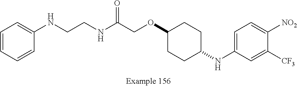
N(C(COC1CCC(NC2=CC=C([NO2])C([CF3])=C2)CC1)=O)CCNC1=CC=CC=C1
